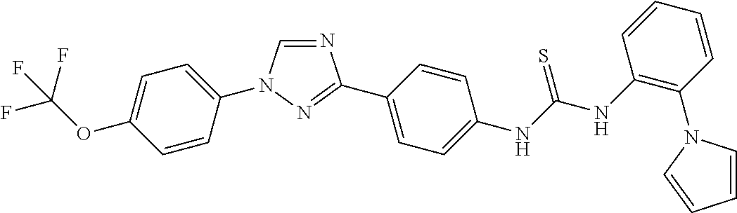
C1=C(N2C=NC(C3=CC=C(NC(NC4=C(N5C=CC=C5)C=CC=C4)=S)C=C3)=N2)C=CC(OC(F)(F)F)=C1
